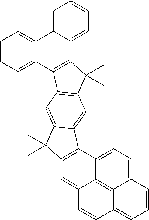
C1=CC=C2C(=C1)C1=CC=CC=C1C1=C2C2=C(C1(C)C)C=C1C(=C2)C(C)(C)C2=C1C1=CC=C3C4=C1C(=C2)C=CC4=CC=C3
